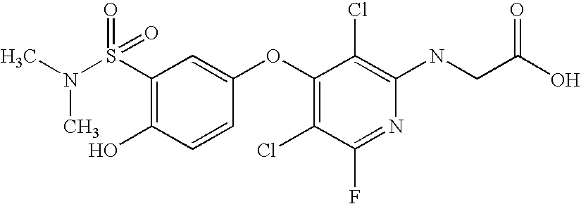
N(C1=C(Cl)C(OC2=CC(S(=O)(N(C)C)=O)=C(O)C=C2)=C(Cl)C(F)=N1)CC(O)=O
